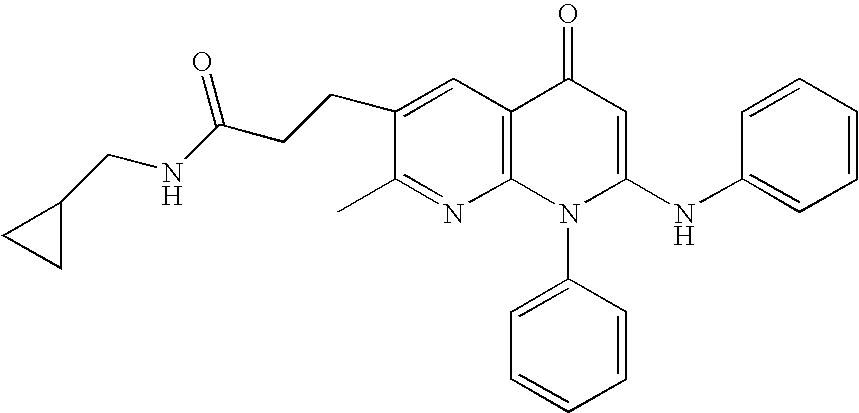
C1(C)=NC2=C(C=C1CCC(=O)NCC1CC1)C(=O)C=C(NC1=CC=CC=C1)N2C1=CC=CC=C1
